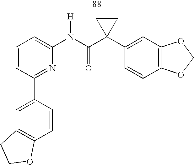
C1=CC(C2=CC3=C(C=C2)OCC3)=NC(N(C(C2(C3=CC4=C(C=C3)OCO4)CC2)=O)[H])=C1
